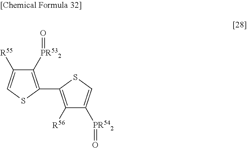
C1([PR532]=O)=C(C2=C([R56])C([PR542]=O)=CS2)SC=C1[R55]
